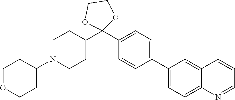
C1(C2=CC=C(C3(C4CCN(C5CCOCC5)CC4)OCCO3)C=C2)=CC=C2C(=C1)C=CC=N2
